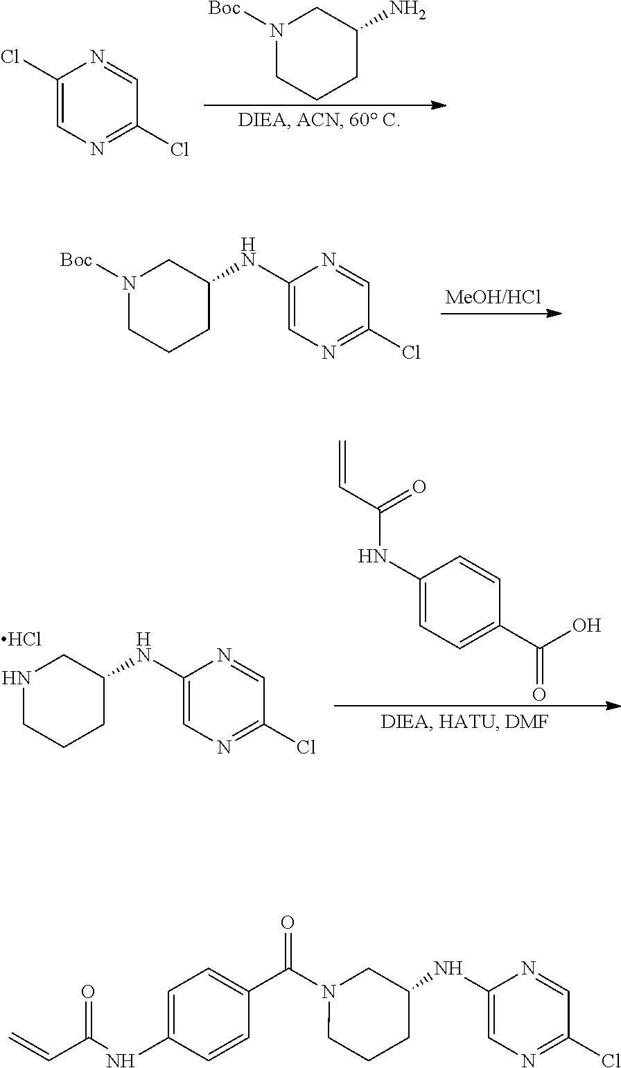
C1(NC2CN([Boc])CCC2)=CN=C(Cl)C=N1.C1(Cl)=CN=C(Cl)C=N1.N1([Boc])CCCC(N)C1.C1(NC2CNCCC2)=CN=C(Cl)C=N1.Cl.C1(NC(C=C)=O)=CC=C(C(O)=O)C=C1.C1=C(NC(=O)C=C)C=CC(C(N2CCCC(NC3=CN=C(Cl)C=N3)C2)=O)=C1
